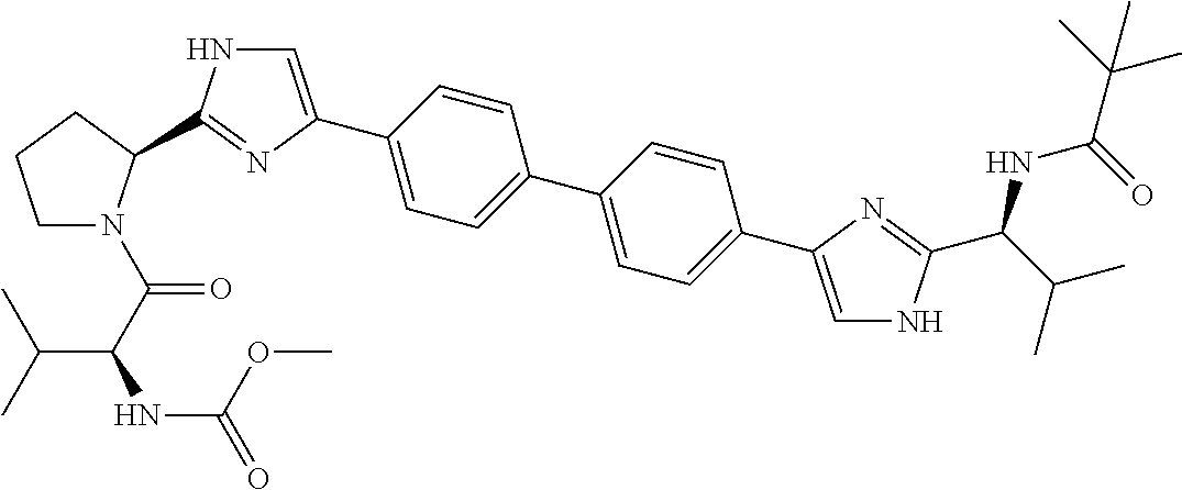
C(C(C(C)C)NC(=O)OC)(=O)N1CCCC1C1=NC(C2=CC=C(C3=CC=C(C4=CNC(C(NC(C(C)(C)C)=O)C(C)C)=N4)C=C3)C=C2)=CN1
